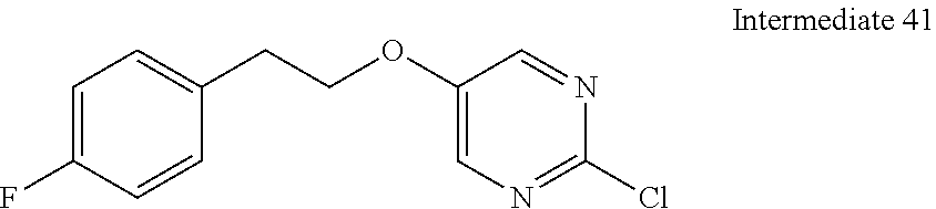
C1=C(F)C=CC(CCOC2=CN=C(Cl)N=C2)=C1
